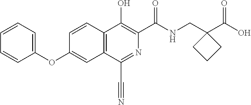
C1=CC2=C(C=C1OC1=CC=CC=C1)C(C#N)=NC(C(NCC1(C(O)=O)CCC1)=O)=C2O
